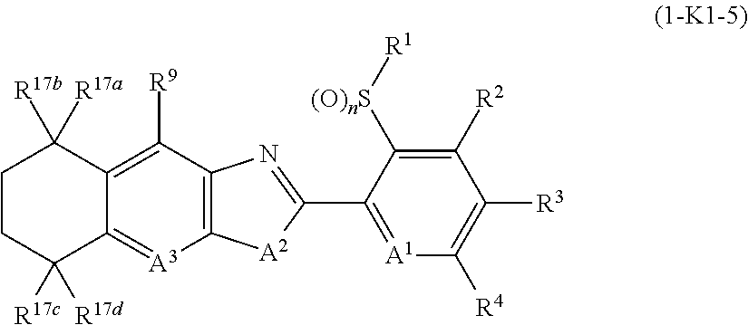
C12=C([R9])C3=C([A3]=C1C([R17c])([R17d])CCC2([R17b])[R17a])[A2]C(C1=[A1]C([R4])=C([R3])C([R2])=C1[(O)nS][R1])=N3
